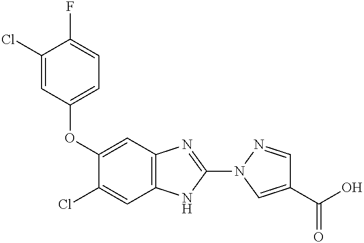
C1(Cl)=CC(OC2=CC3=C(C=C2Cl)NC(N2C=C(C(=O)O)C=N2)=N3)=CC=C1F
